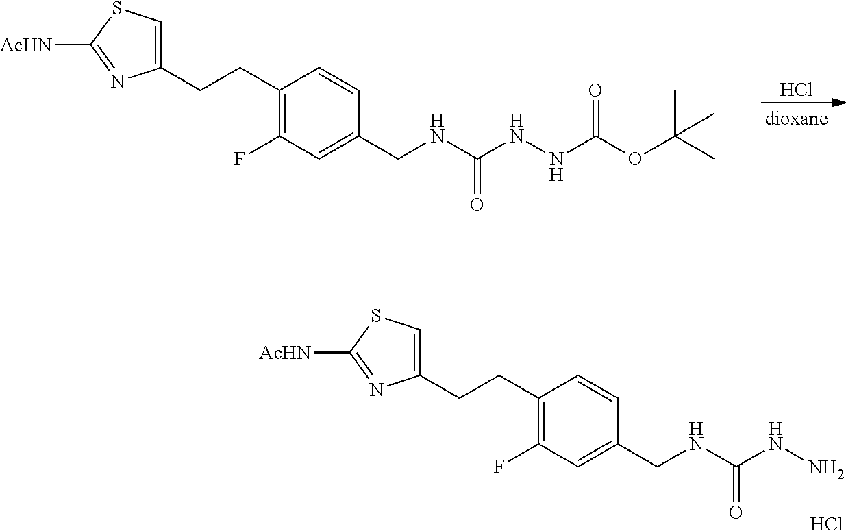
C1(CCC2=C(F)C=C(CNC(NN)=O)C=C2)=CSC([AcHN])=N1.Cl.Cl.C1(CCC2=C(F)C=C(CNC(NNC(OC(C)(C)C)=O)=O)C=C2)=CSC([AcHN])=N1
